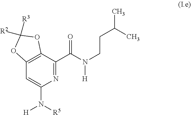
N1=C(C(N(CCC(C)C)[H])=O)C2=C(C=C1N([R5])[H])OC([R3])([R2])O2
